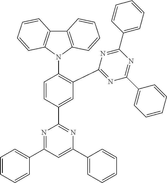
C12=C(N(C3=C(C4=NC(C5=CC=CC=C5)=NC(C5=CC=CC=C5)=N4)C=C(C4=NC(C5=CC=CC=C5)=CC(C5=CC=CC=C5)=N4)C=C3)C3=C1C=CC=C3)C=CC=C2
